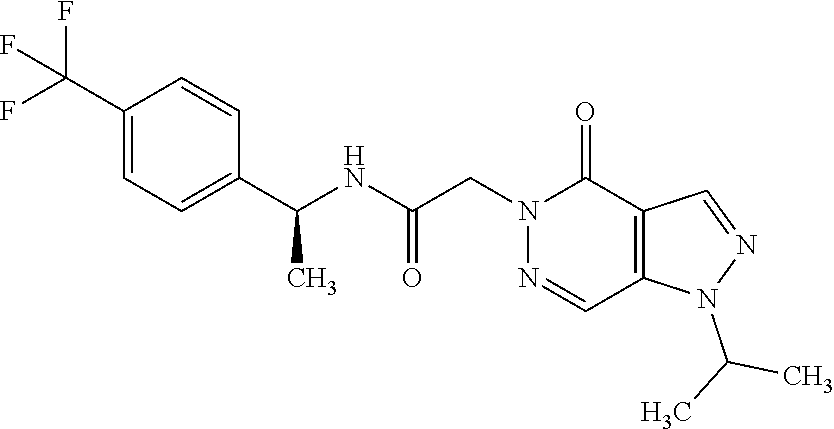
C1(C(F)(F)F)=CC=C(C(NC(CN2N=CC3=C(C2=O)C=NN3C(C)C)=O)C)C=C1
